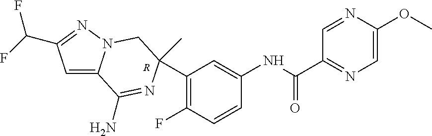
C1(C2(C)N=C(N)C3=CC(C(F)F)=NN3C2)=C(F)C=CC(NC(C2=NC=C(OC)N=C2)=O)=C1.[R]
